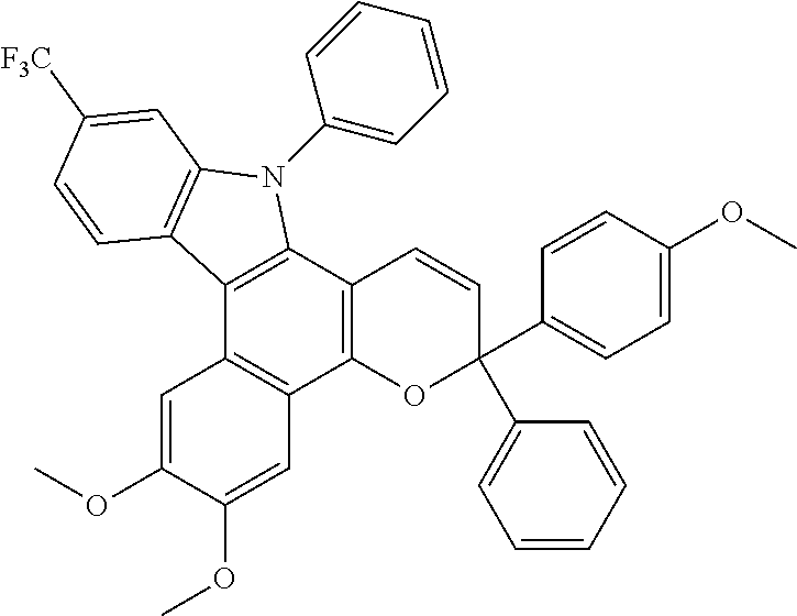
C12=C(C3=C(C4=C1C=C(OC)C(OC)=C4)OC(C1=CC=C(OC)C=C1)(C1=CC=CC=C1)C=C3)N(C1=CC=CC=C1)C1=C2C=CC([F3C])=C1
